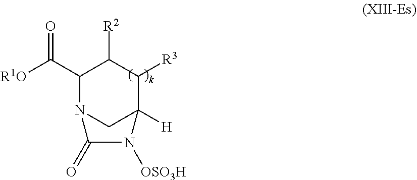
C1(C(=O)[R1O])N2CC([H])(C([R3])C1[R2])N([OSO3H])C2=O
